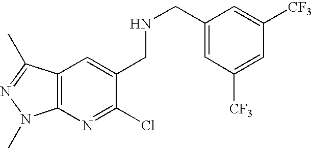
C1(CNCC2=CC3=C(N=C2Cl)N(C)N=C3C)=CC([CF3])=CC([CF3])=C1
